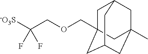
C1C2(COCC([-O3S])(F)F)CC3CC(C)(CC1C3)C2
